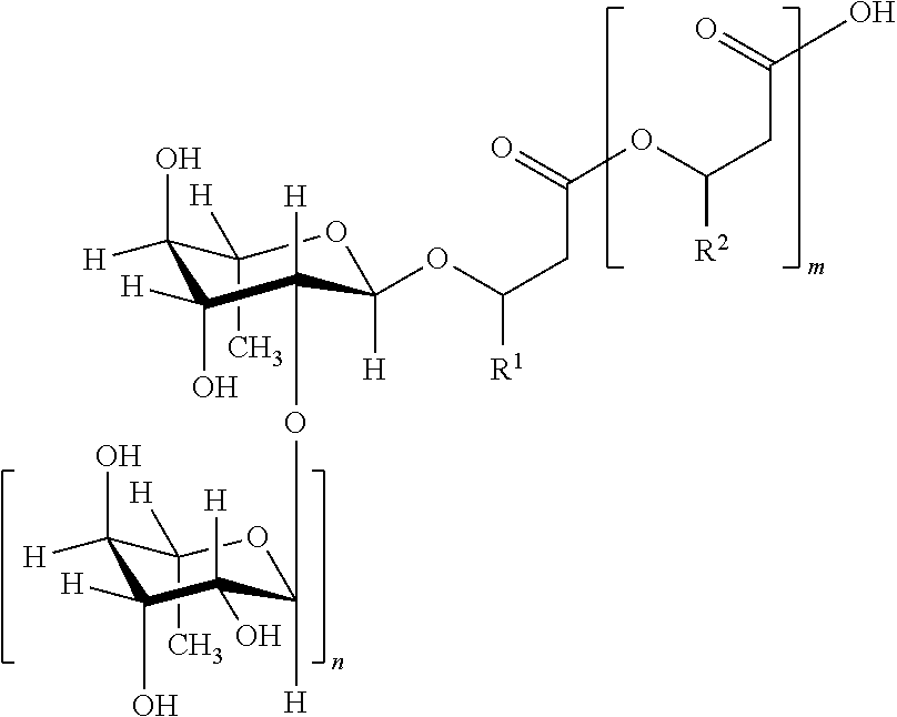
C1([H])(C)C(O)([H])C(O)([H])C([H])(OC2([H])C([H])(O)C(O)([H])C(O)([H])C([H])(C)O2)C([H])(OC(CC(OC(CC(O)=O)[R2])=O)[R1])O1
